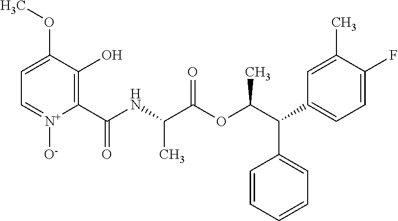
C1=C(OC)C(O)=C(C(NC(C(OC(C(C2=CC=C(F)C(C)=C2)C2=CC=CC=C2)C)=O)C)=O)[N+]([O-])=C1
